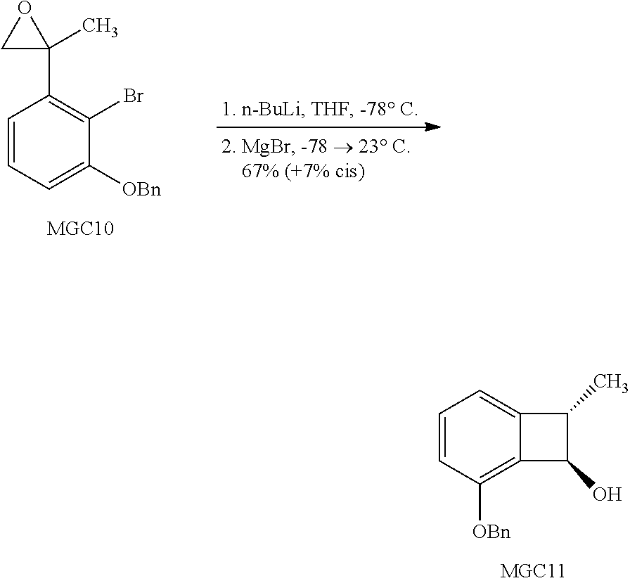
C1=CC=C([OBn])C(Br)=C1C1(C)OC1.C1=CC([OBn])=C2C(=C1)C(C)C2O
